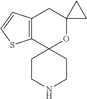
C12=C(SC=C1)C1(OC3(C2)CC3)CCNCC1
